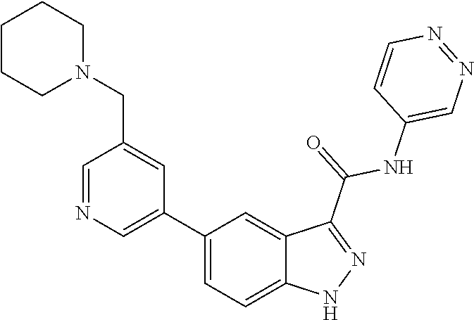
C1(C2=CN=CC(CN3CCCCC3)=C2)=CC=C2C(=C1)C(C(=O)NC1=CN=NC=C1)=NN2
